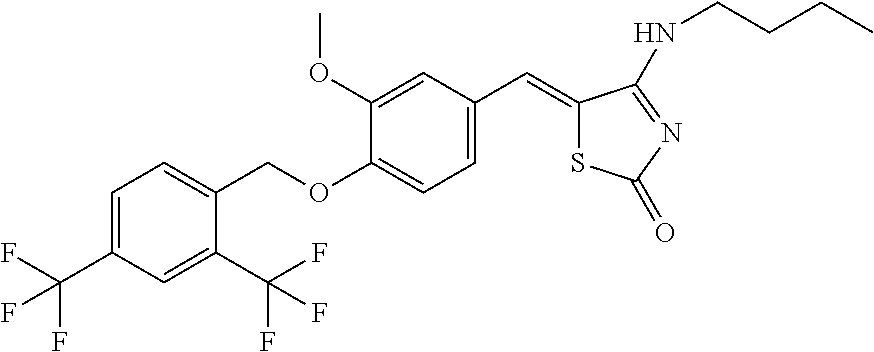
C1=C(C(F)(F)F)C=C(C(F)(F)F)C(COC2=CC=C(C=C3SC(=O)N=C3NCCCC)C=C2OC)=C1
